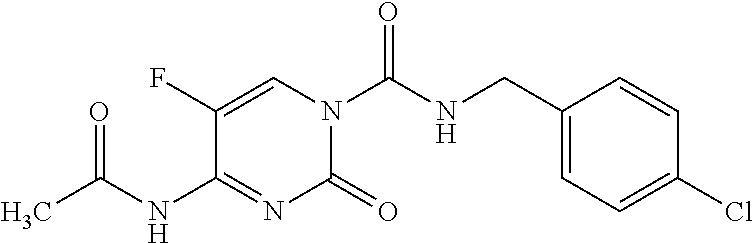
C1(=O)N(C(=O)NCC2=CC=C(Cl)C=C2)C=C(F)C(NC(=O)C)=N1
